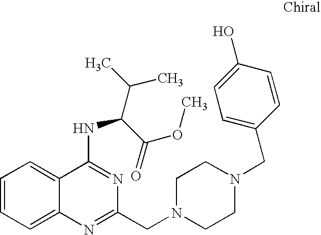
C1=CC=C2C(=C1)C(NC(C(C)C)C(=O)OC)=NC(CN1CCN(CC3=CC=C(O)C=C3)CC1)=N2
